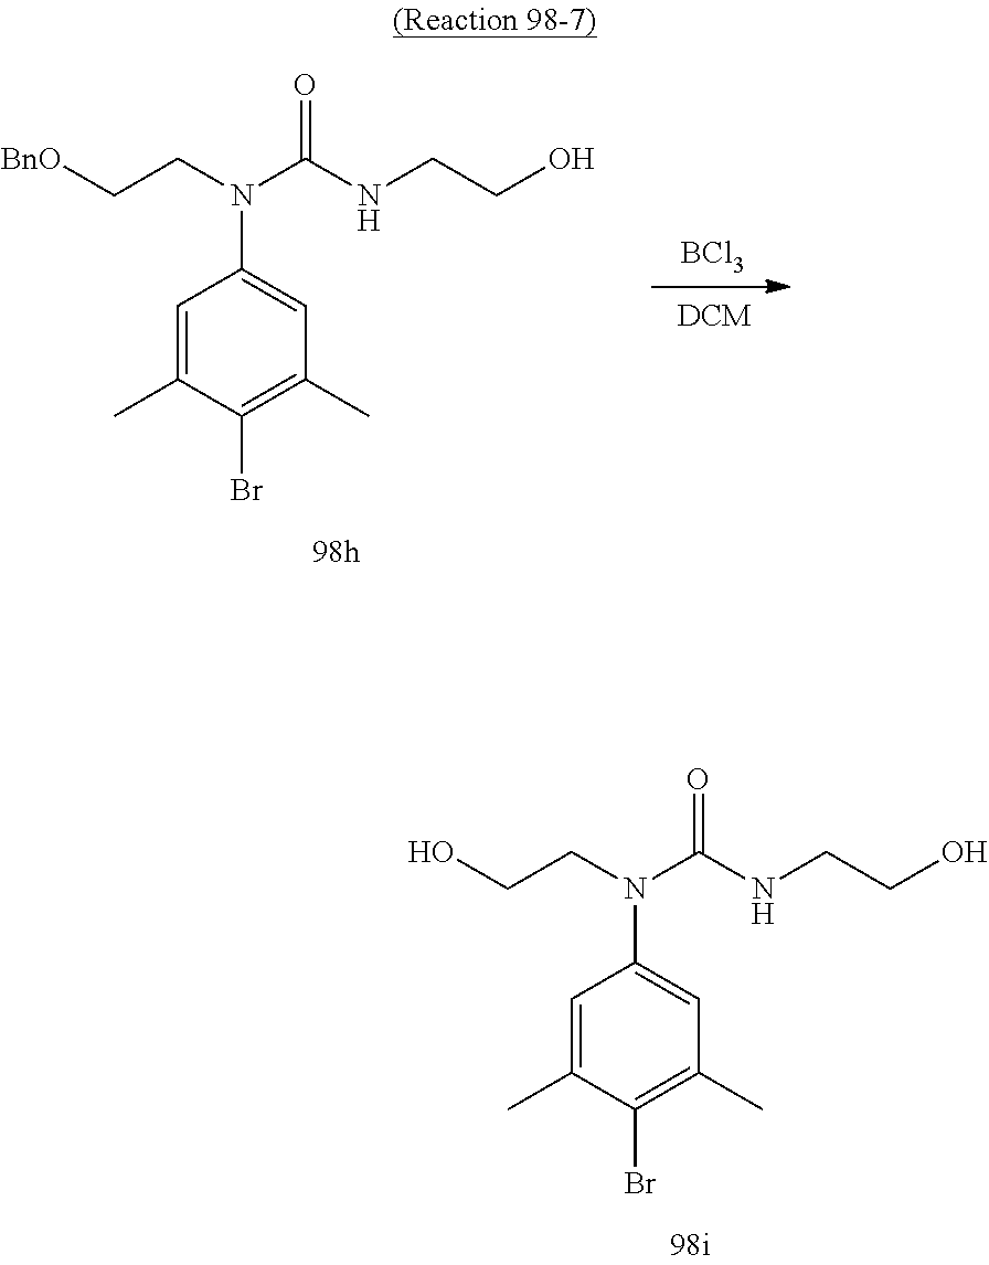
C1=C(C)C(Br)=C(C)C=C1N(CCO)C(NCCO)=O.C1=C(C)C(Br)=C(C)C=C1N(CC[BnO])C(NCCO)=O.[BCl3]
